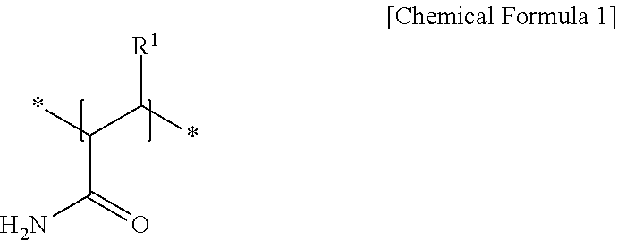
C(C(=O)N)(*)C(*)[R1]
